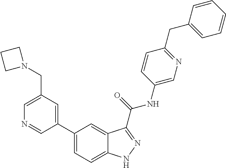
C1(CN2CCC2)=CN=CC(C2=CC=C3C(=C2)C(C(NC2=CN=C(CC4=CC=CC=C4)C=C2)=O)=NN3)=C1
